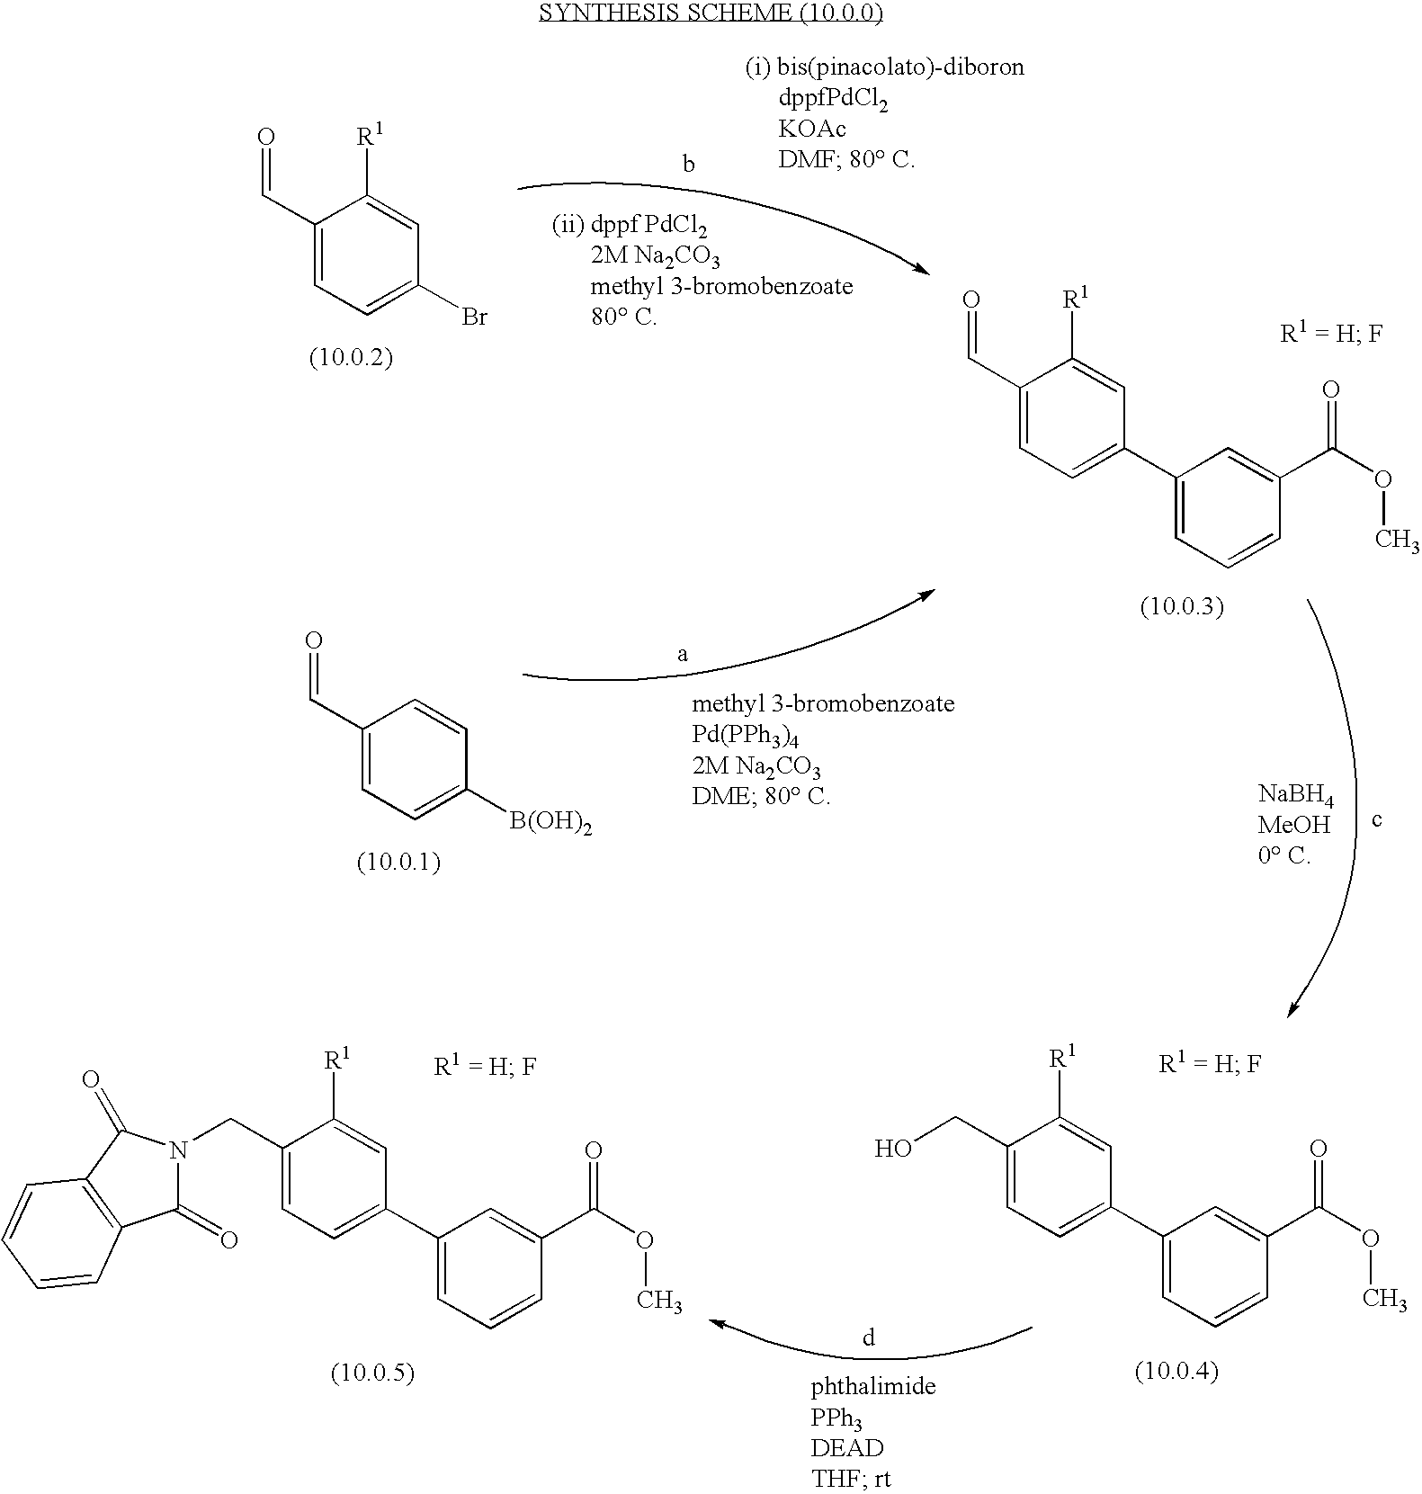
C1(C=O)=CC=C(Br)C=C1[R1].C1(C=O)=CC=C(C2=CC=CC(C(OC)=O)=C2)C=C1[R1].C1(C=O)=CC=C([B(OH)2])C=C1.C1(CO)=CC=C(C2=CC=CC(C(OC)=O)=C2)C=C1[R1].C1(CN2C(=O)C3=C(C2=O)C=CC=C3)=CC=C(C2=CC=CC(C(OC)=O)=C2)C=C1[R1]
